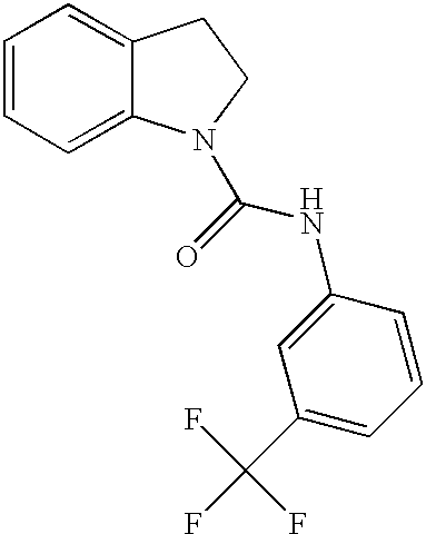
C1=CC=C2C(=C1)CCN2C(=O)NC1=CC(C(F)(F)F)=CC=C1
